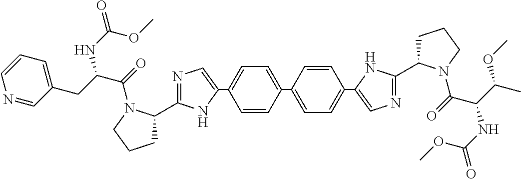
C1=CC(C2=CC=C(C3=CN=C(C4CCCN4C(=O)C(CC4=CC=CN=C4)NC(=O)OC)N3)C=C2)=CC=C1C1=CN=C(C2CCCN2C(=O)C(C(C)OC)NC(OC)=O)N1
